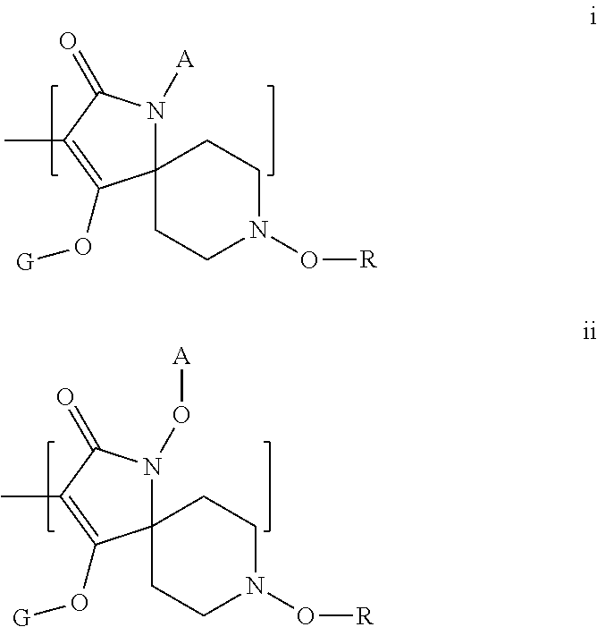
C12(N([A])C(=O)C(C)=C1O[G])CCN(O[R])CC2.C12(N(O[A])C(=O)C(C)=C1O[G])CCN(O[R])CC2
